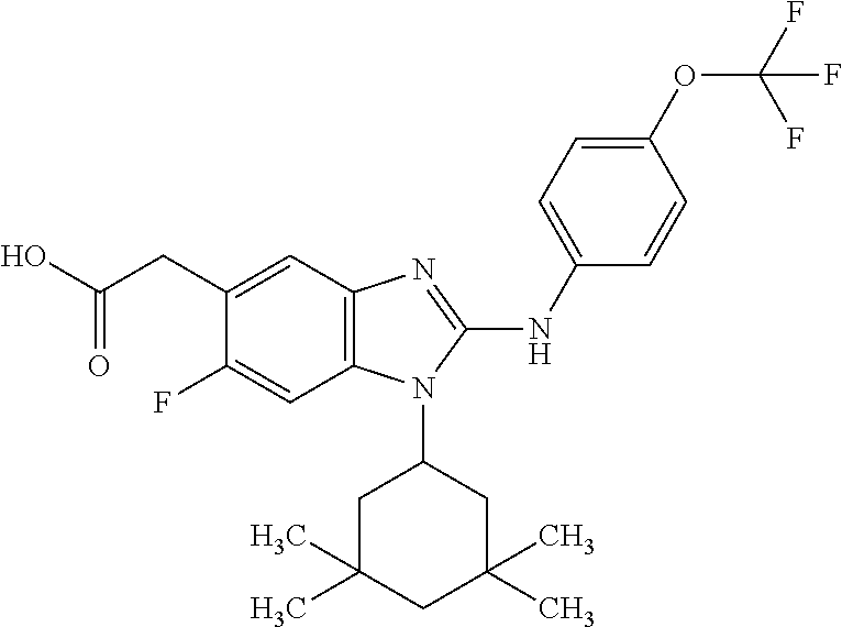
C12=C(C=C(CC(O)=O)C(F)=C1)N=C(NC1=CC=C(OC(F)(F)F)C=C1)N2C1CC(C)(C)CC(C)(C)C1
